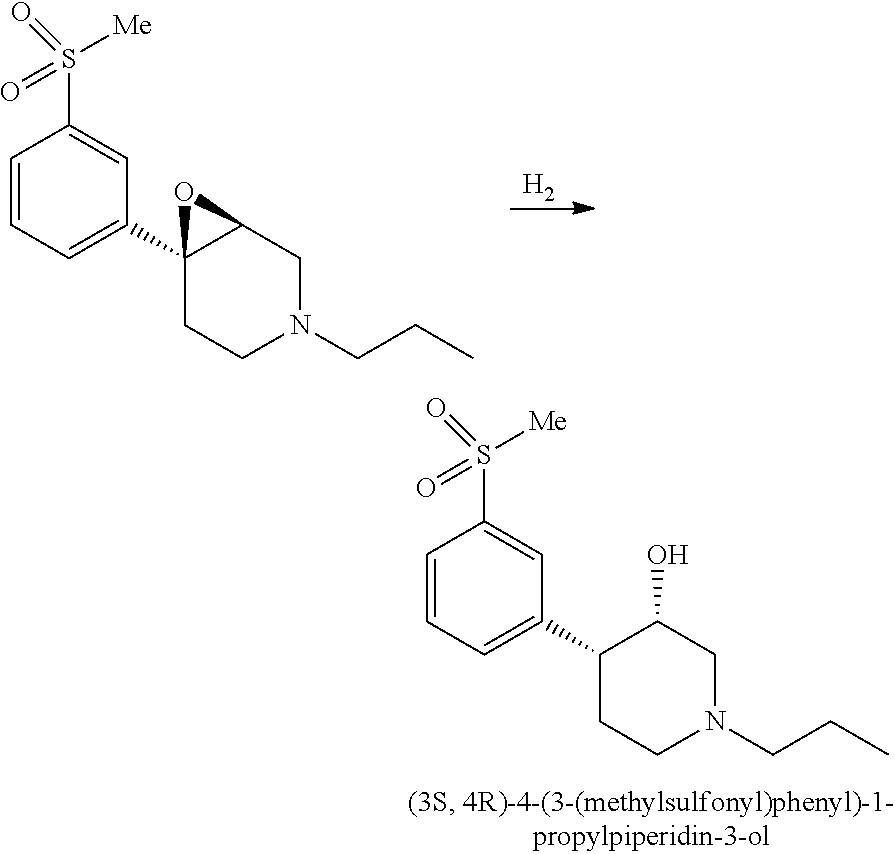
C1=CC=C(C2C(O)CN(CCC)CC2)C=C1S([Me])(=O)=O.[H2].C1=CC=C(C23C(CN(CCC)CC2)O3)C=C1S([Me])(=O)=O
